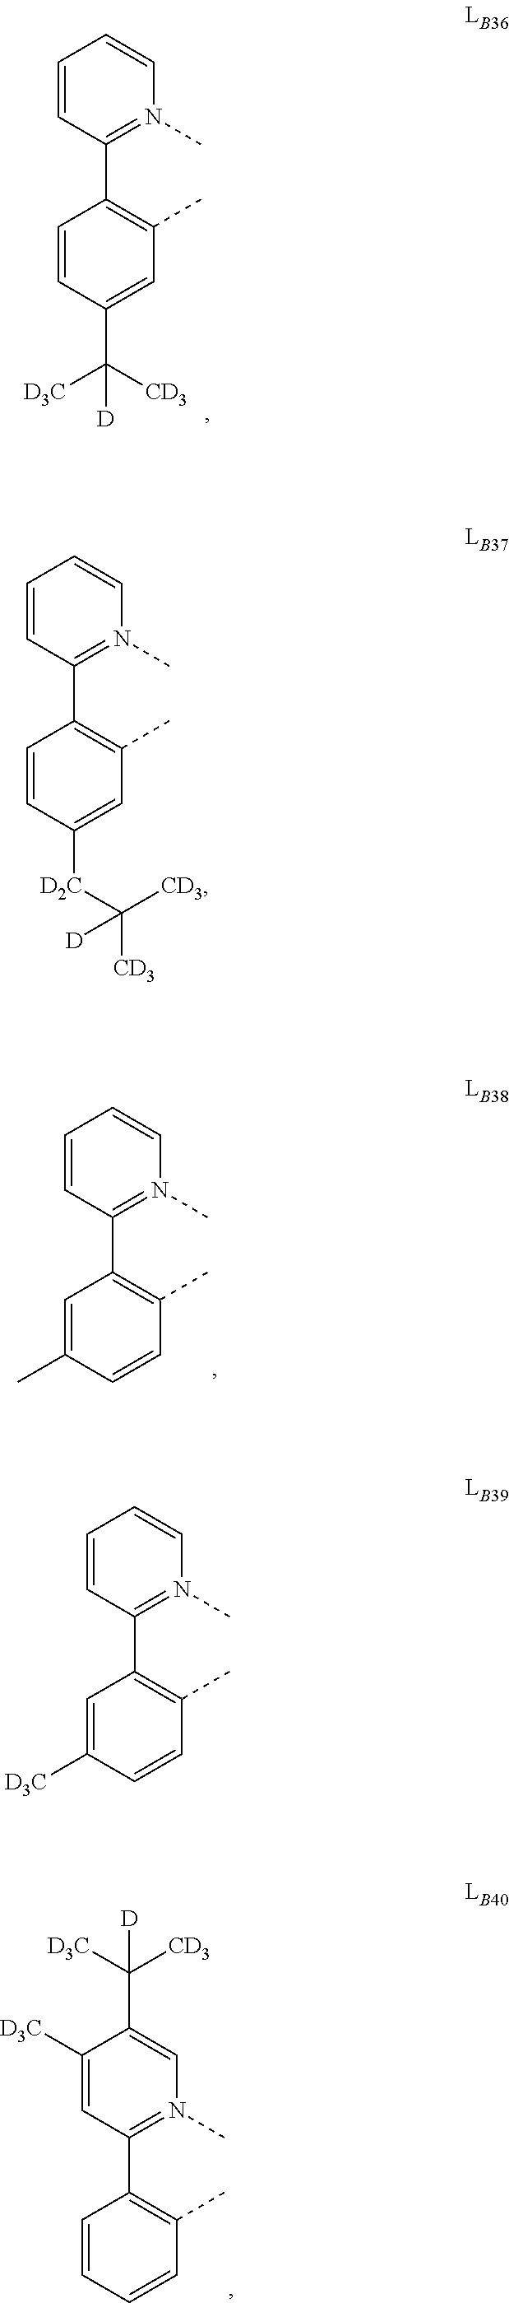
C1=CC(C2=C(C)C=C(C([D3C])([CD3])[D])C=C2)=N(C)C=C1.C1=CC(C2=C(C)C=CC(C)=C2)=N(C)C=C1.C1=CC(C2=C(C)C=CC([D3C])=C2)=N(C)C=C1.C1([D3C])=CC(C2=C(C)C=CC=C2)=N(C)C=C1C([D3C])([CD3])[D].C1=CC(C2=C(C)C=C([D2C]C([CD3])([CD3])[D])C=C2)=N(C)C=C1
